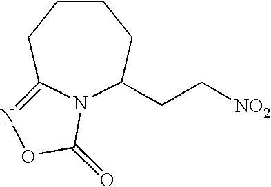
N12C(CC[NO2])CCCCC1=NOC2=O
